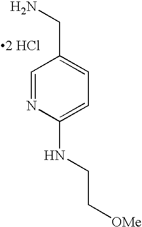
C1=NC(NCC[OMe])=CC=C1CN.[2 HCl]
